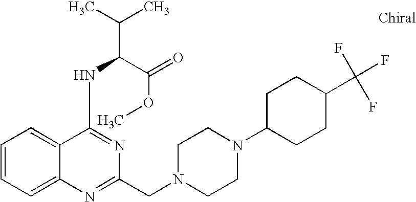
C1=CC=C2C(=C1)C(NC(C(OC)=O)C(C)C)=NC(CN1CCN(C3CCC(C(F)(F)F)CC3)CC1)=N2
